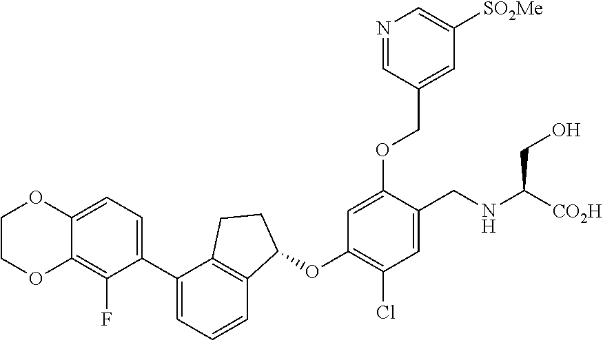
C1=C(OCC2=CC([SO2Me])=CN=C2)C(CNC(CO)[CO2H])=CC(Cl)=C1OC1CCC2=C1C=CC=C2C1=CC=C2C(=C1F)OCCO2
